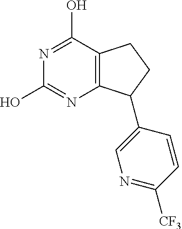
N1=C(O)C2=C(N=C1O)C(C1=CN=C([CF3])C=C1)CC2
